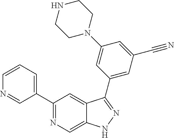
C1(C2=CC=CN=C2)=NC=C2C(=C1)C(C1=CC(C#N)=CC(N3CCNCC3)=C1)=NN2
